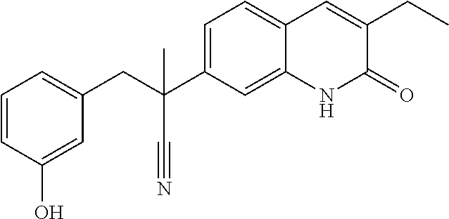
C1=CC(O)=CC(CC(C2=CC=C3C(=C2)NC(=O)C(CC)=C3)(C#N)C)=C1
